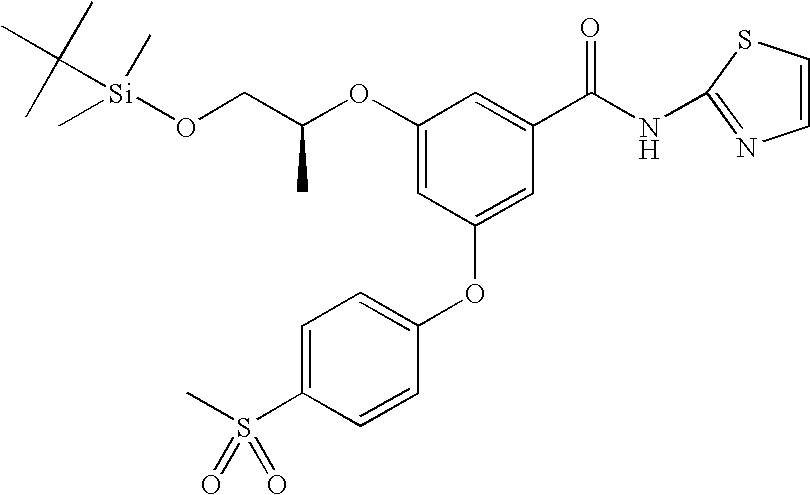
O(CC(OC1=CC(OC2=CC=C(S(C)(=O)=O)C=C2)=CC(C(NC2=NC=CS2)=O)=C1)C)[Si](C)(C)C(C)(C)C
